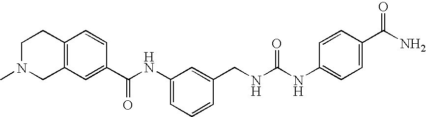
C12=C(C=C(C(NC3=CC=CC(CNC(NC4=CC=C(C(N)=O)C=C4)=O)=C3)=O)C=C1)CN(C)CC2
